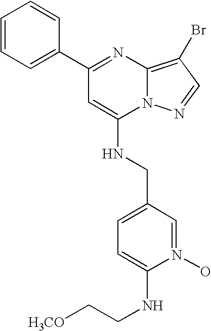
C1=CC=C(C2=NC3=C(Br)C=NN3C(NCC3=CC=C(NCC[H3CO])N(O)=C3)=C2)C=C1
